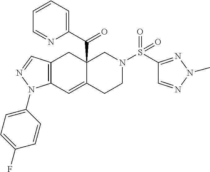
C12=C(C=NN1C1=CC=C(F)C=C1)CC1(C(C3=CC=CC=N3)=O)C(=C2)CCN(S(C2=NN(C)N=C2)(=O)=O)C1
